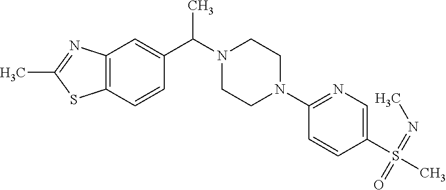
C12=C(C=C(C(C)N3CCN(C4=NC=C(S(=O)(C)=NC)C=C4)CC3)C=C1)N=C(C)S2
